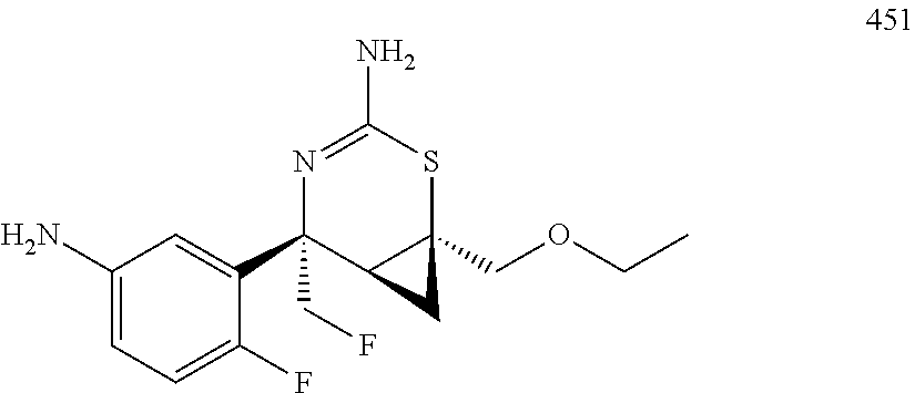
C1(N)=CC=C(F)C(C2(CF)C3C(COCC)(SC(N)=N2)C3)=C1
